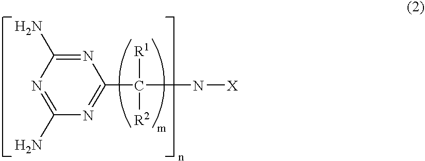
N1=C(N)N=C(N)N=C1C(N[X])([R2])[R1]
